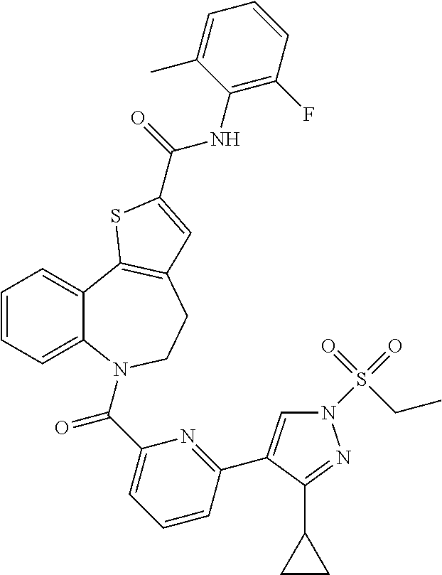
C1=CC=C2C(=C1)C1=C(CCN2C(C2=CC=CC(C3=CN(S(=O)(CC)=O)N=C3C3CC3)=N2)=O)C=C(C(=O)NC2=C(F)C=CC=C2C)S1
